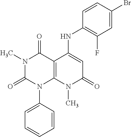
C1=CC(N2C3=C(C(=O)N(C)C2=O)C(NC2=C(F)C=C(Br)C=C2)=CC(=O)N3C)=CC=C1
